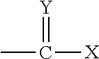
CC(=[Y])[X]
